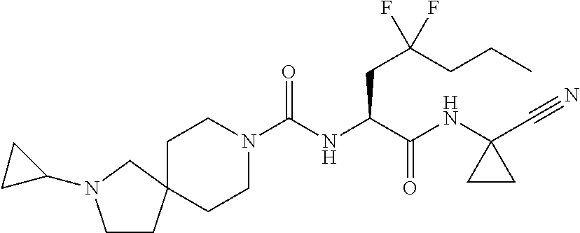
N1(C(NC(C(NC2(C#N)CC2)=O)CC(CCC)(F)F)=O)CCC2(CCN(C3CC3)C2)CC1
